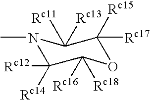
C1([Rc17])([Rc15])OC([Rc16])([Rc18])C([Rc12])([Rc14])N(C)C1([Rc11])[Rc13]
